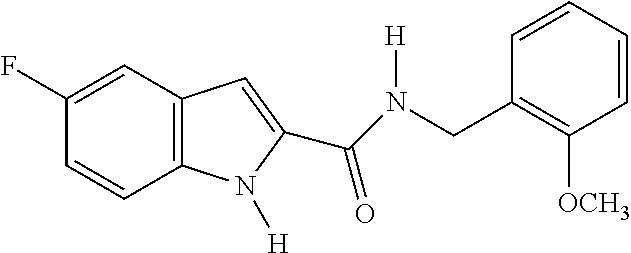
C1(F)=CC2=C(C=C1)N([H])C(C(=O)N(CC1=C([OCH3])C=CC=C1)[H])=C2
